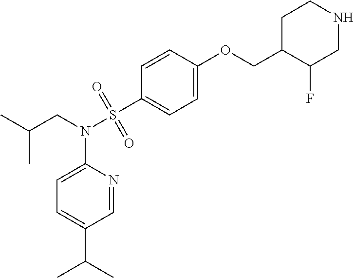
CC(CN(S(C1=CC=C(OCC2C(F)CNCC2)C=C1)(=O)=O)C1=CC=C(C(C)C)C=N1)C
